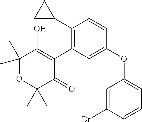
C1(C2CC2)=C(C2=C(O)C(C)(C)OC(C)(C)C2=O)C=C(OC2=CC=CC(Br)=C2)C=C1
